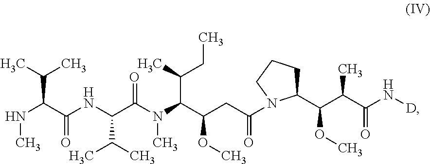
CC(C)C(C(=O)NC(C(C)C)C(N(C(C(CC)C)C(OC)CC(=O)N1C(C(C(C)C(=O)N[D])OC)CCC1)C)=O)NC
